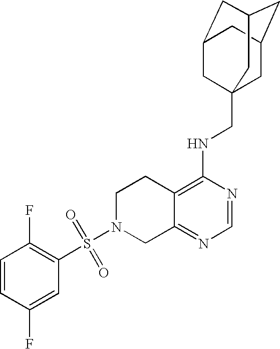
C12=C(NCC34CC5CC(CC(C3)C5)C4)N=CN=C1CN(S(=O)(=O)C1=C(F)C=CC(F)=C1)CC2
